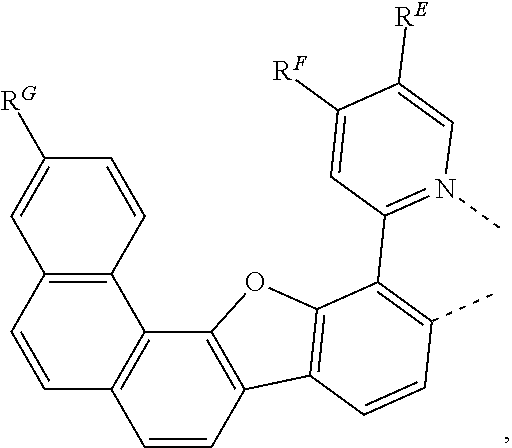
C1=CC2=C(C3=C1C=CC1=C3C=CC([RG])=C1)OC1=C2C=CC(C)=C1C1=N(C)C=C([RE])C([RF])=C1
